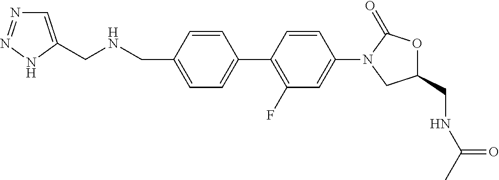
C1(N2CC(CNC(C)=O)OC2=O)=CC(F)=C(C2=CC=C(CNCC3=CN=NN3)C=C2)C=C1
